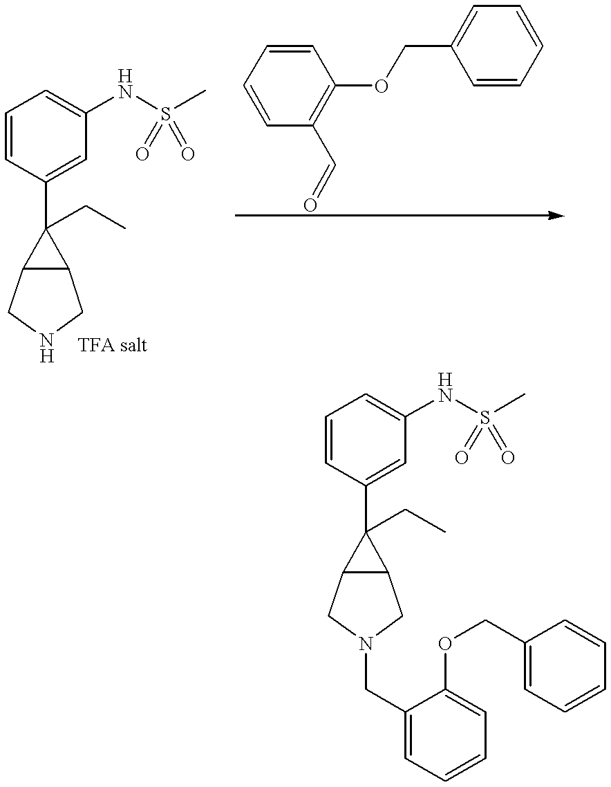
C1=CC(C2(CC)C3C2CNC3)=CC(NS(C)(=O)=O)=C1.C1=CC(C2(CC)C3C2CN(CC2=CC=CC=C2OCC2=CC=CC=C2)C3)=CC(NS(C)(=O)=O)=C1.C1=CC(C=O)=C(OCC2=CC=CC=C2)C=C1
